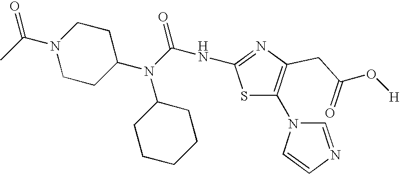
C1CC(N(C(NC2=NC(CC(=O)O[H])=C(N3C=NC=C3)S2)=O)C2CCCCC2)CCN1C(C)=O
